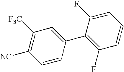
C1=CC(C2=C(F)C=CC=C2F)=CC([F3C])=C1[NC]
